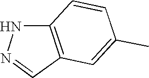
C12=C(C=NN1)C=C(C)C=C2
